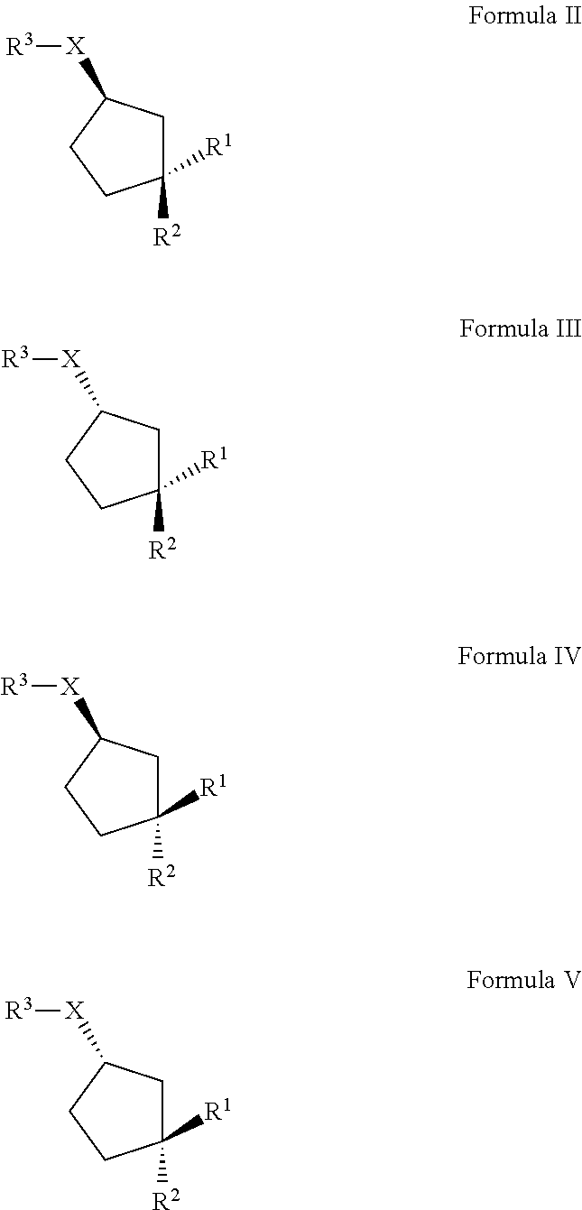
C1C([R2])([R1])CCC1[X][R3].C1C([R2])([R1])CCC1[X][R3].C1C([R2])([R1])CCC1[X][R3].C1C([R2])([R1])CCC1[X][R3]
